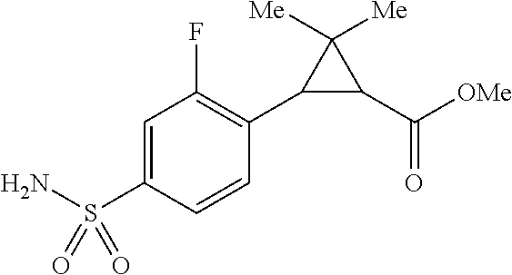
C1=C(S(N)(=O)=O)C=CC(C2C(C(=O)[OMe])C2([Me])[Me])=C1F
